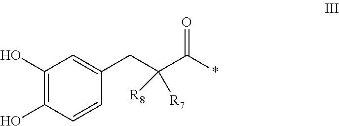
C1(O)=C(O)C=CC(CC(C(*)=O)([R7])[R8])=C1
